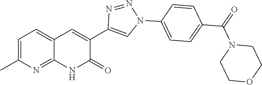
C1=C(C)N=C2C(=C1)C=C(C1=CN(C3=CC=C(C(=O)N4CCOCC4)C=C3)N=N1)C(=O)N2
